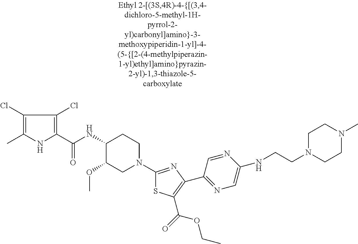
C1(Cl)=C(C)NC(C(NC2C(OC)CN(C3=NC(C4=NC=C(NCCN5CCN(C)CC5)N=C4)=C(C(=O)OCC)S3)CC2)=O)=C1Cl
